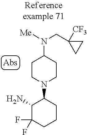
NC1C(F)(F)CCCC1N1CCC(N([Me])CC2([CF3])CC2)CC1
